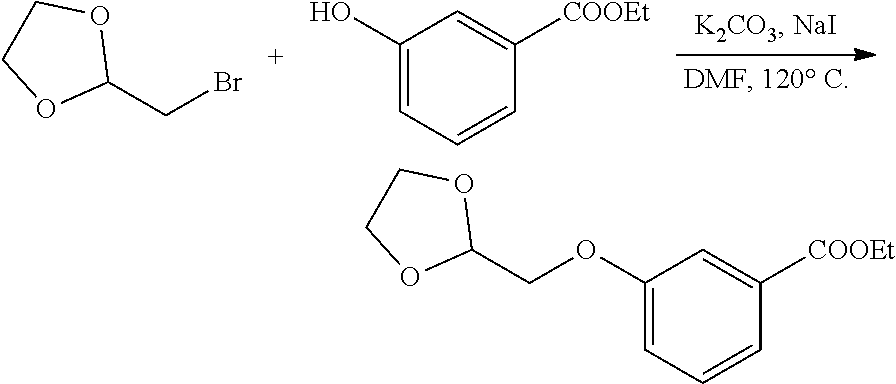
C1(CBr)OCCO1.C1(O)=CC=CC([COOEt])=C1.C1(COC2=CC=CC([COOEt])=C2)OCCO1
